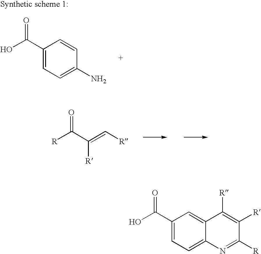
O=C(C(=C[R])[R])[R].O=C(C1=CC=C(N)C=C1)O.O=C(C1=CC=C2C(=C1)C([R])=C([R])C([R])=N2)O
